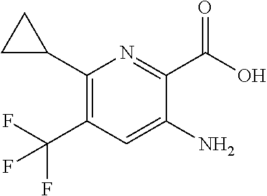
C1(C2CC2)=C(C(F)(F)F)C=C(N)C(C(O)=O)=N1
